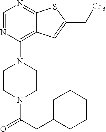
C1CN(C(CC2CCCCC2)=O)CCN1C1=C2C(=NC=N1)SC(C[CF3])=C2
